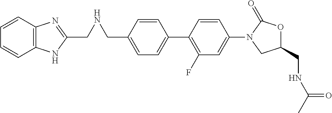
C1(CNCC2=NC3=C(N2)C=CC=C3)=CC=C(C2=C(F)C=C(N3C(=O)OC(CNC(C)=O)C3)C=C2)C=C1
